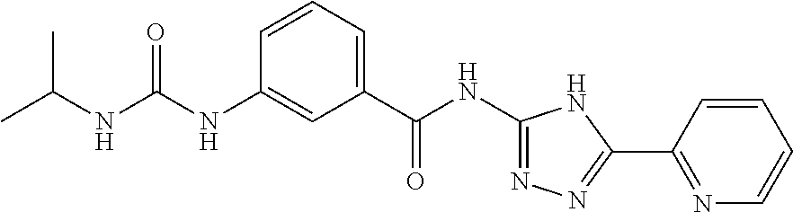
C1(NC(C2=CC=CC(NC(NC(C)C)=O)=C2)=O)=NN=C(C2=NC=CC=C2)N1
